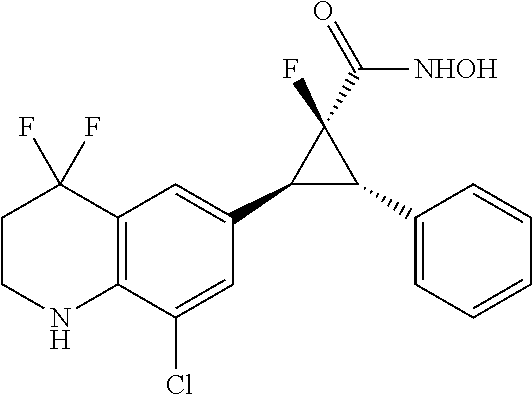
C12=C(C(Cl)=CC(C3C(C4=CC=CC=C4)C3(F)C(=O)[NHOH])=C1)NCCC2(F)F
